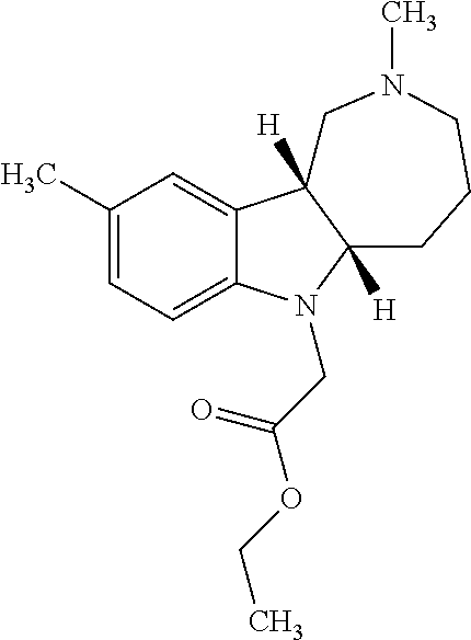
C1(C)=CC=C2C(=C1)C1([H])C([H])(N2CC(OCC)=O)CCCN(C)C1
